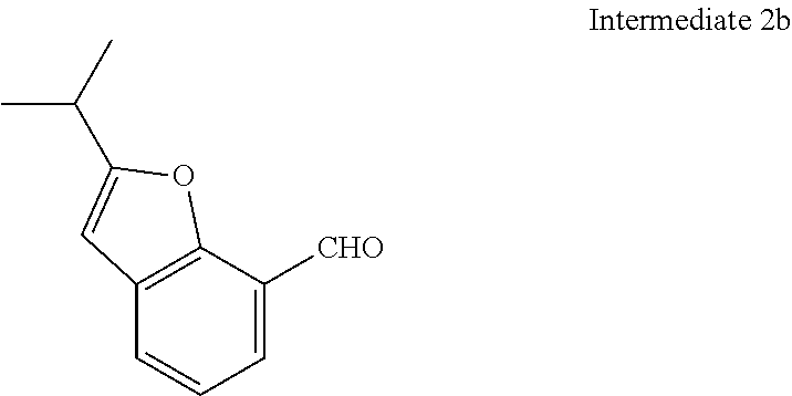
C12=C(C([CHO])=CC=C1)OC(C(C)C)=C2
